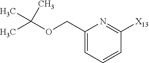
CC(OCC1=CC=CC([X13])=N1)(C)C
